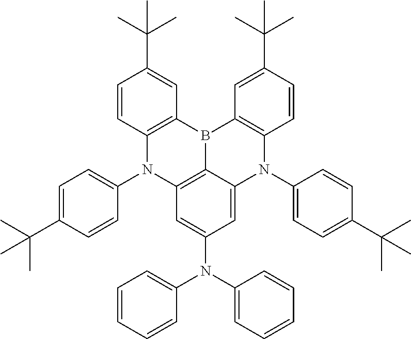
C1=C2C3=C(C=C1N(C1=CC=CC=C1)C1=CC=CC=C1)N(C1=CC=C(C(C)(C)C)C=C1)C1=C(B3C3=C(N2C2=CC=C(C(C)(C)C)C=C2)C=CC(C(C)(C)C)=C3)C=C(C(C)(C)C)C=C1
